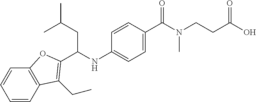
C1=CC2=C(C=C1)OC(C(NC1=CC=C(C(N(CCC(O)=O)C)=O)C=C1)CC(C)C)=C2CC
